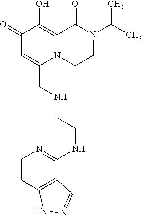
C1(=O)C=C(CNCCNC2=NC=CC3=C2C=NN3)N2C(=C1O)C(=O)N(C(C)C)CC2
